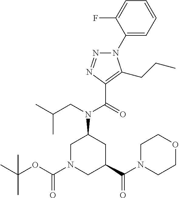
N1(C2=CC=CC=C2F)N=NC(C(=O)N(CC(C)C)C2CN(C(OC(C)(C)C)=O)CC(C(N3CCOCC3)=O)C2)=C1CCC
